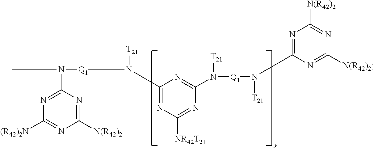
N1=C(N(C)[Q1]N([T21])C2=NC([NR42T21])=NC(N([T21])[Q1]N([T21])C3=NC([N(R42)2])=NC([N(R42)2])=N3)=N2)N=C([N(R42)2])N=C1[(R42)2N]
